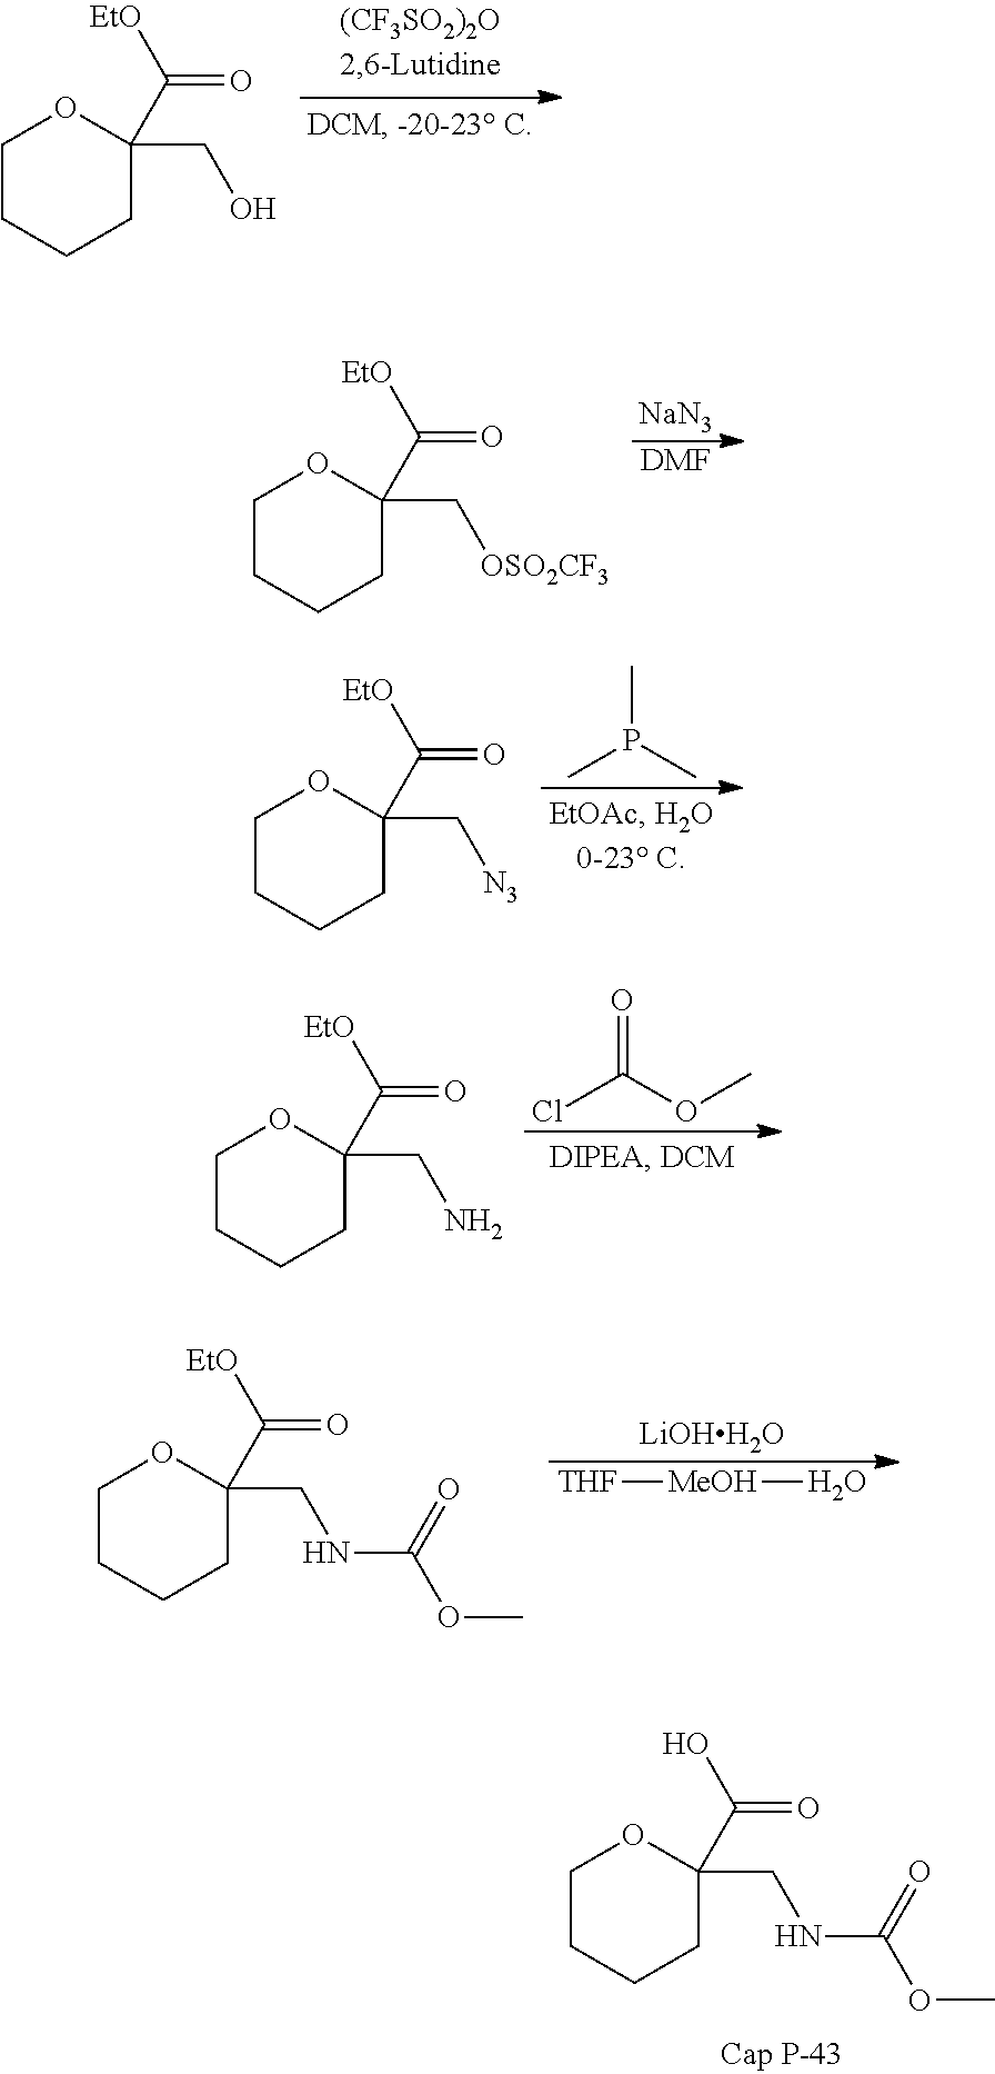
C1CCCC(C(O)=O)(CNC(=O)OC)O1.C1CCCC(C([EtO])=O)(CO)O1.C1CCCC(C([EtO])=O)(C[OSO2CF3])O1.[NaN3].[DMF].C1CCCC(C([EtO])=O)(C[N3])O1.CP(C)C.C1CCCC(C([EtO])=O)(CN)O1.ClC(OC)=O.[LiOHH2O].[THF][MeOH]O.C1CCCC(C([EtO])=O)(CNC(=O)OC)O1
